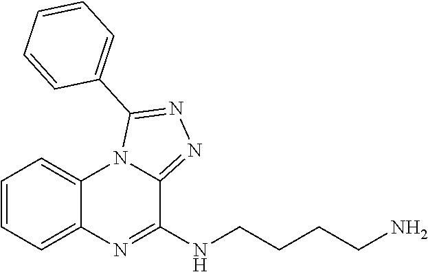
C1=CC=C2C(=C1)N1C(=NN=C1C1=CC=CC=C1)C(NCCCCN)=N2
